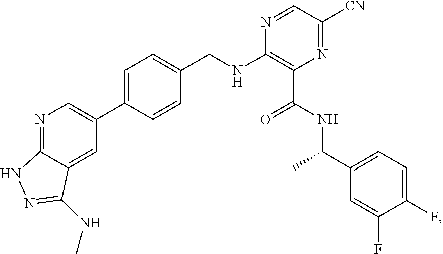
N1=C2C(=CC(C3=CC=C(CNC4=C(C(=O)NC(C)C5=CC=C(F)C(F)=C5)N=C([CN])C=N4)C=C3)=C1)C(NC)=NN2
